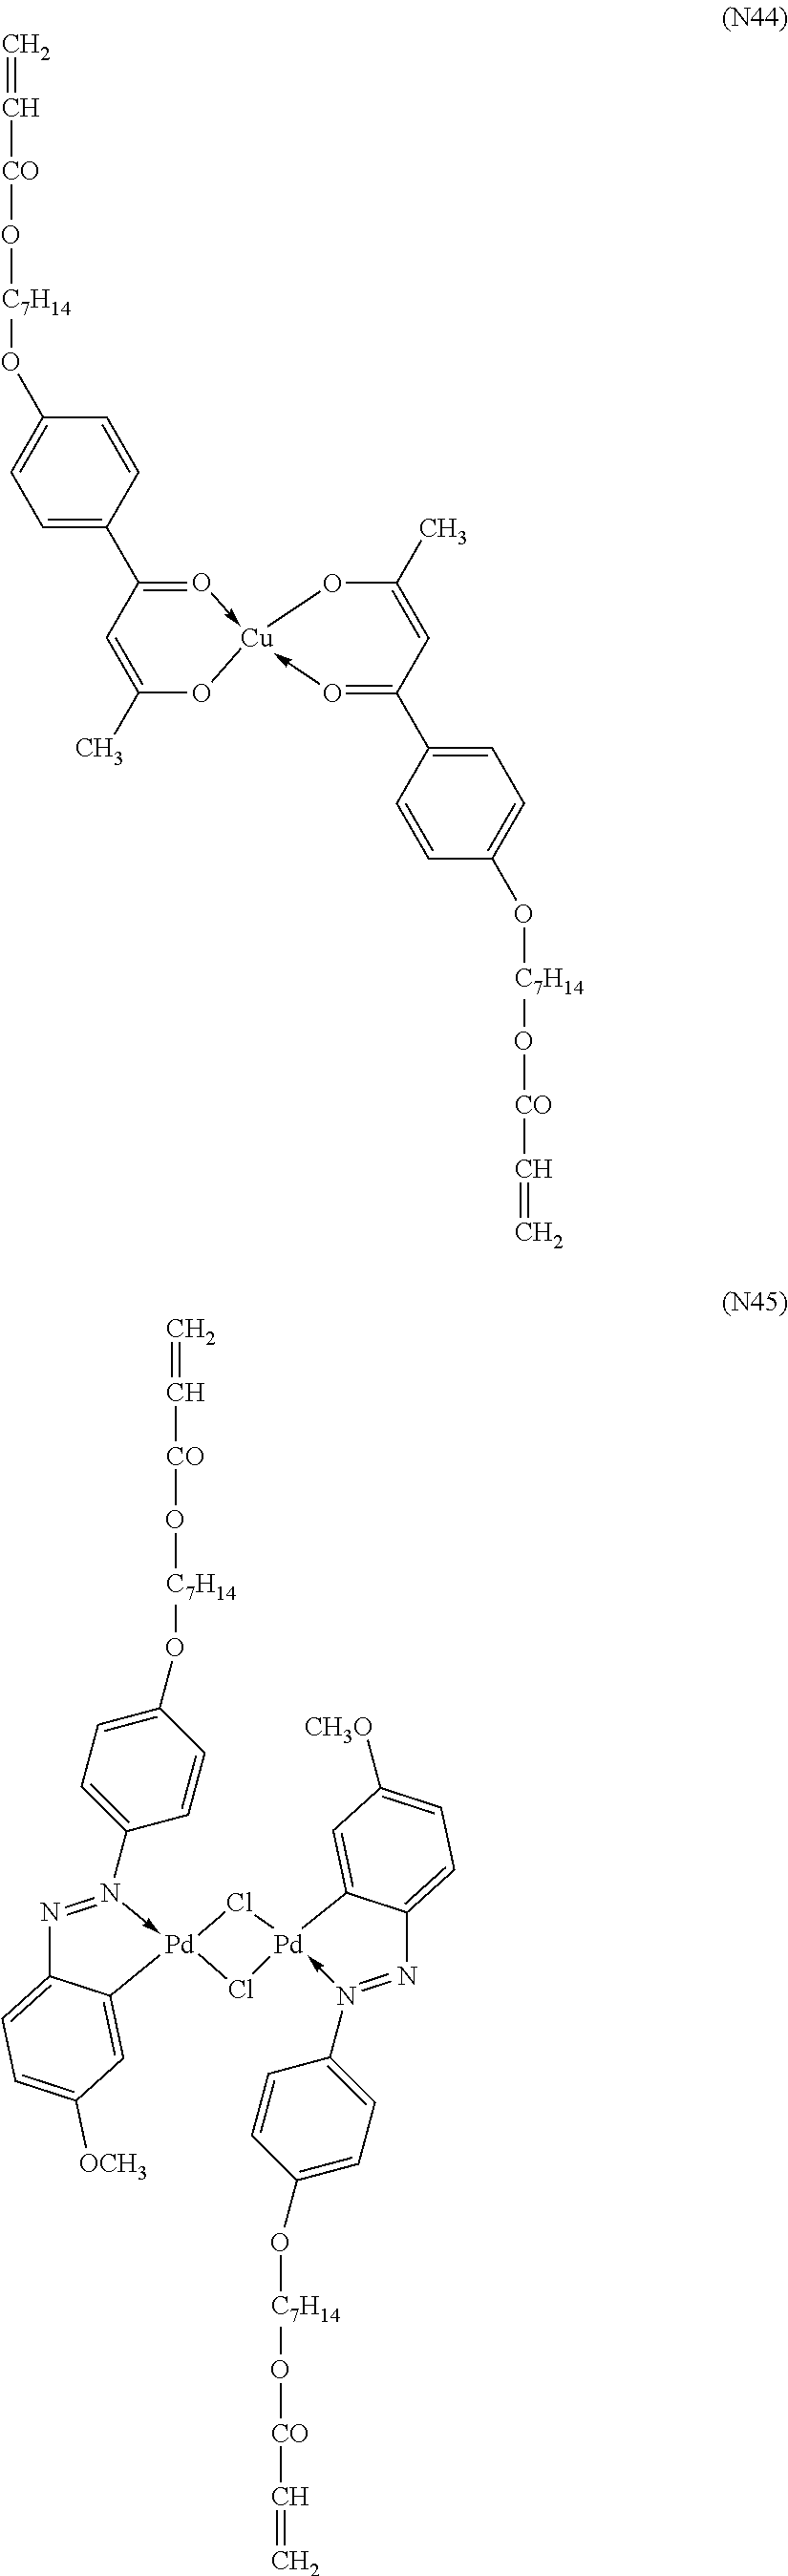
C=C[CO]O[C7H14]OC1=CC=C(C2=O->[Cu]3(-O=C(C4=CC=C(O[C7H14]O[CO]C=C)C=C4)C=C(C)O3)OC(C)=C2)C=C1.C1(O[C7H14]O[CO]C=C)=CC=C(N2->[Pd]3(C4=CC([OCH3])=CC=C4N=2)Cl[Pd]2(-N(C4=CC=C(O[C7H14]O[CO]C=C)C=C4)=NC4=CC=C([CH3O])C=C42)Cl3)C=C1
